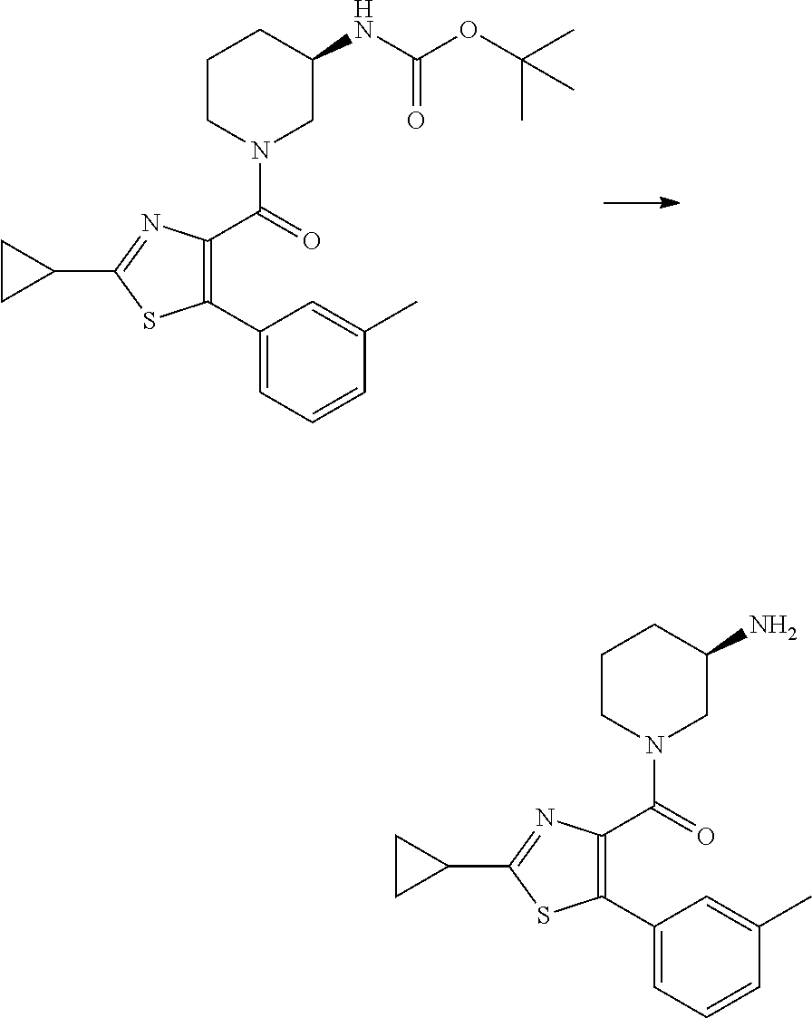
C1CN(C(=O)C2=C(C3=CC=CC(C)=C3)SC(C3CC3)=N2)CC(NC(OC(C)(C)C)=O)C1.C1CN(C(=O)C2=C(C3=CC=CC(C)=C3)SC(C3CC3)=N2)CC(N)C1
